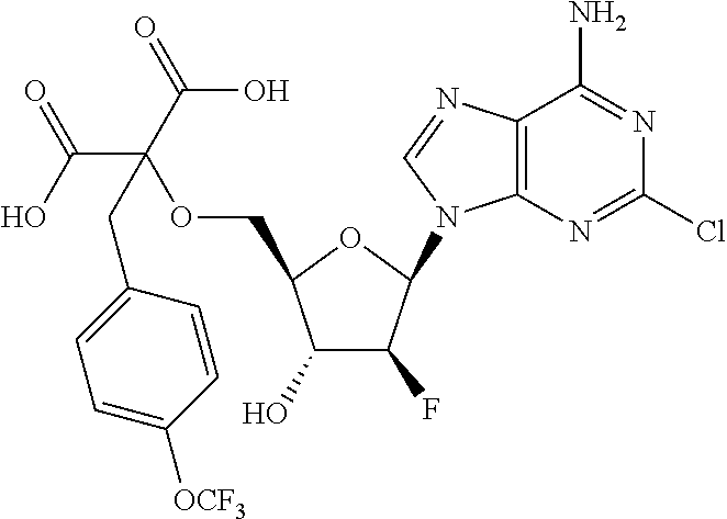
C12=C(N=CN1C1C(F)C(O)C(COC(C(O)=O)(C(=O)O)CC3=CC=C([OCF3])C=C3)O1)C(N)=NC(Cl)=N2
